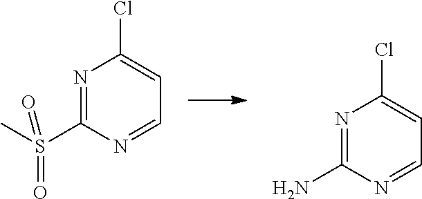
N1=C(S(C)(=O)=O)N=CC=C1Cl.N1=C(N)N=CC=C1Cl
